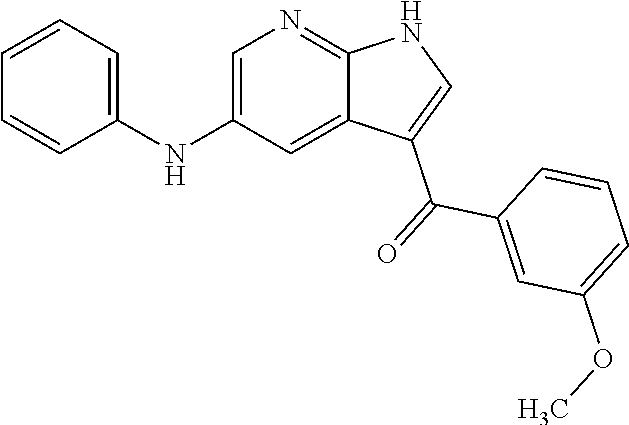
C1=C(NC2=CC=CC=C2)C=C2C(=N1)NC=C2C(=O)C1=CC(OC)=CC=C1
